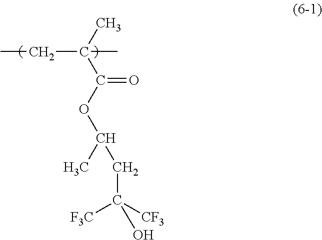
CC(C(=O)OC(C)CC([F3C])([CF3])O)(C)CC
